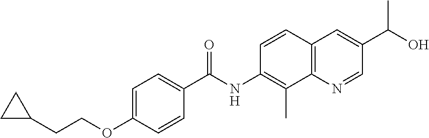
C1=C(OCCC2CC2)C=CC(C(NC2=C(C)C3=C(C=C(C(O)C)C=N3)C=C2)=O)=C1
